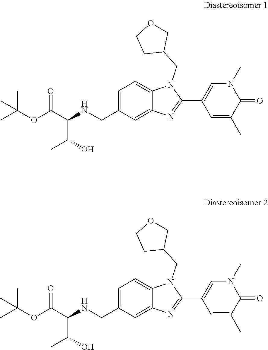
C12=CC=C(CNC(C(O)C)C(OC(C)(C)C)=O)C=C1N=C(C1=CN(C)C(=O)C(C)=C1)N2CC1COCC1.C12=CC=C(CNC(C(O)C)C(OC(C)(C)C)=O)C=C1N=C(C1=CN(C)C(=O)C(C)=C1)N2CC1COCC1
